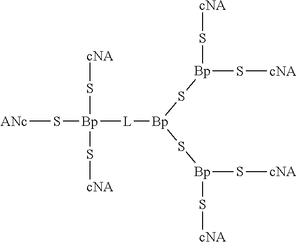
[ANc]S[Bp](S[cNA])([L][Bp](S[Bp](S[cNA])S[cNA])S[Bp](S[cNA])S[cNA])S[cNA]
